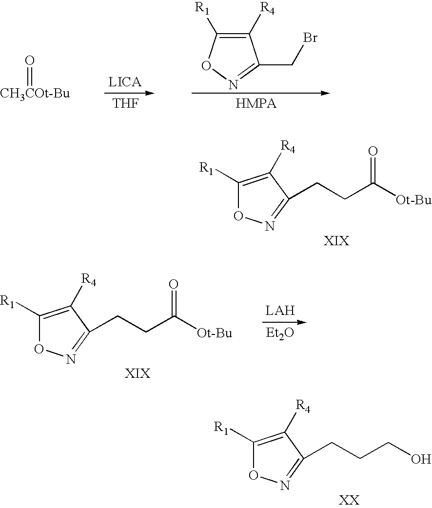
C1([R1])=C([R4])C(CCC([Ot-Bu])=O)=NO1.C1([R1])=C([R4])C(CCCO)=NO1.[THF].C1([R4])=C([R1])ON=C1CBr.[CH3COt-Bu]=O.C1([R1])=C([R4])C(CCC([Ot-Bu])=O)=NO1.[Et2O]
